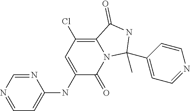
N1=CN=CC=C1NC1=CC(Cl)=C2N(C1=O)C(C)(C1=CC=NC=C1)NC2=O
